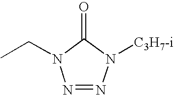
O=C1N(CC)N=NN1[C3H7-i]
